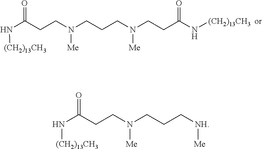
[(CH2)13CH3]NC(=O)CCN(CCCN(CCC(N[(CH2)13CH3])=O)[Me])[Me].[(CH2)13CH3]NC(=O)CCN(CCC[NH][Me])[Me]
